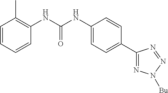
C1=CC=CC(NC(NC2=CC=C(C3=NN([Bu])N=N3)C=C2)=O)=C1C
